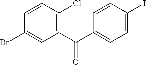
C1=CC(Cl)=C(C(C2=CC=C(I)C=C2)=O)C=C1Br
